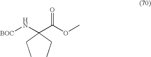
C(OC)(=O)C(N[BOC])(CC)CC
